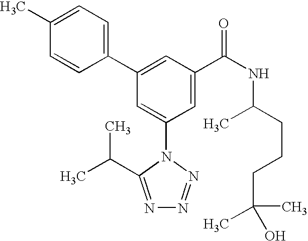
C1(C2=CC(C(NC(CCCC(C)(O)C)C)=O)=CC(N3C(C(C)C)=NN=N3)=C2)=CC=C(C)C=C1
